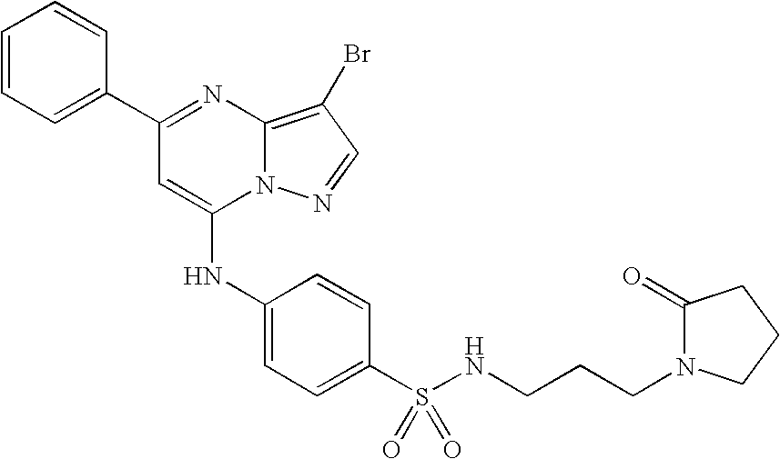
C1=C(C2=NC3=C(Br)C=NN3C(NC3=CC=C(S(=O)(=O)NCCCN4C(=O)CCC4)C=C3)=C2)C=CC=C1
